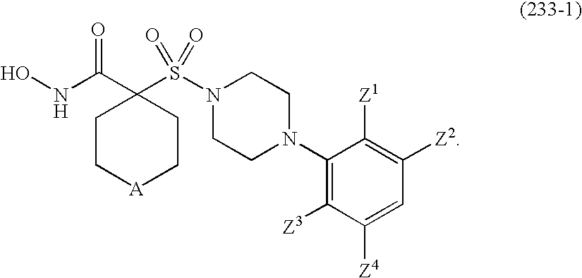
ONC(C1(S(N2CCN(C3=C([Z3])C([Z4])=CC([Z2])=C3[Z1])CC2)(=O)=O)CC[A]CC1)=O
